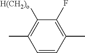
C1(C)=C([H(CH2)o])C(F)=C(C)C=C1
